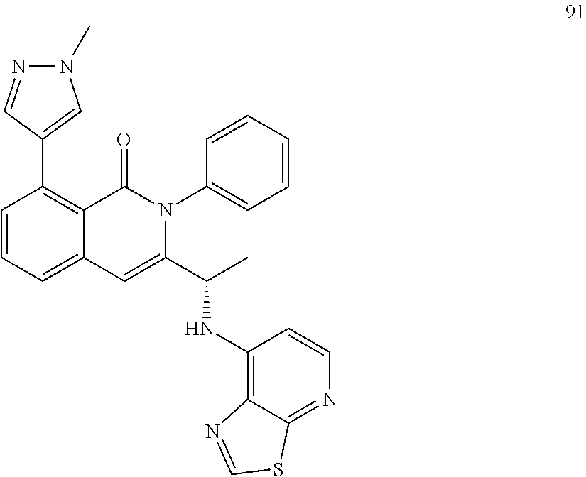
C1=CC=C2C(=C1C1=CN(C)N=C1)C(=O)N(C1=CC=CC=C1)C(C(C)NC1=C3C(=NC=C1)SC=N3)=C2
